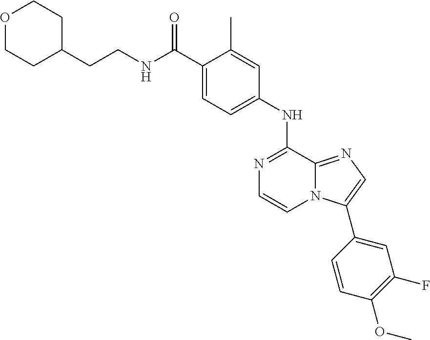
C1(NC2=NC=CN3C2=NC=C3C2=CC(F)=C(OC)C=C2)=CC=C(C(NCCC2CCOCC2)=O)C(C)=C1
